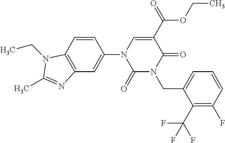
C1(=O)N(CC2=CC=CC(F)=C2C(F)(F)F)C(=O)C(C(=O)OCC)=CN1C1=CC2=C(C=C1)N(CC)C(C)=N2
